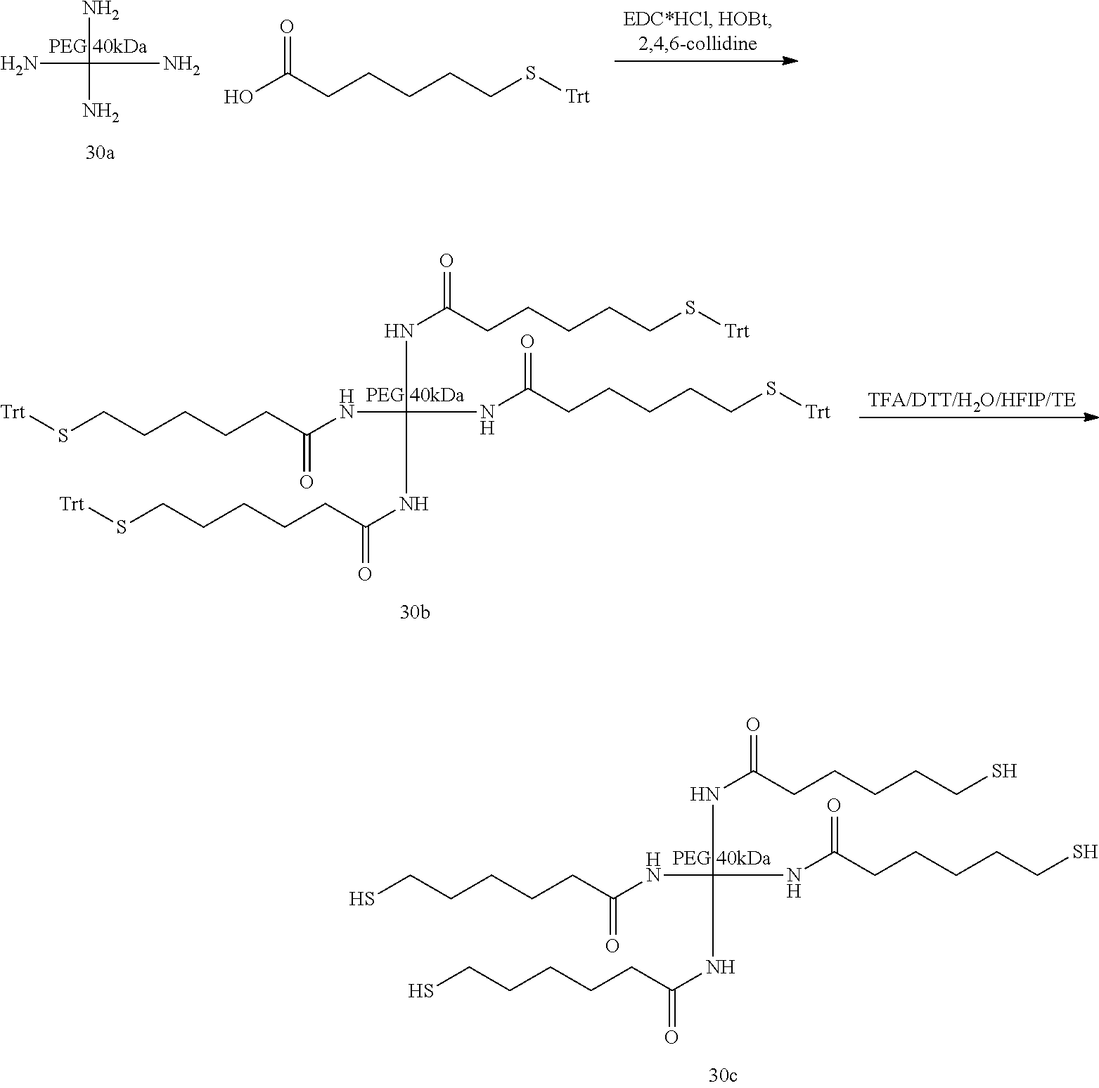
NC(N)(N)N.OC(CCCCCS[Trt])=O.C(NC(CCCCCS[Trt])=O)(NC(CCCCCS[Trt])=O)(NC(CCCCCS[Trt])=O)NC(CCCCCS[Trt])=O.C(NC(CCCCCS)=O)(NC(CCCCCS)=O)(NC(CCCCCS)=O)NC(CCCCCS)=O
